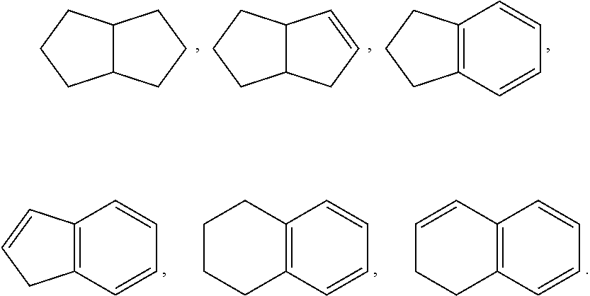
C12=C(CCC1)C=CC=C2.C12C(CC=C1)CCC2.C12C(CCC1)CCC2.C12=C(C=CC=C1)CCC=C2.C12=C(C=CC=C1)CCCC2.C12=C(CC=C1)C=CC=C2
